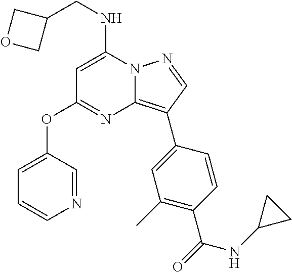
C(NC1=CC(OC2=CC=CN=C2)=NC2=C(C3=CC(C)=C(C(=O)NC4CC4)C=C3)C=NN12)C1COC1
